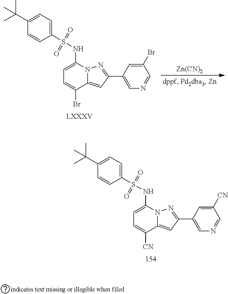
C1(C(C)(C)C)=CC=C(S(NC2=CC=C([CN])C3=CC(C4=CN=CC([CN])=C4)=NN23)(=O)=O)C=C1.C1(C(C)(C)C)=CC=C(S(NC2=CC=C(Br)C3=CC(C4=CN=CC(Br)=C4)=NN23)(=O)=O)C=C1.[Zn(CN)2]
